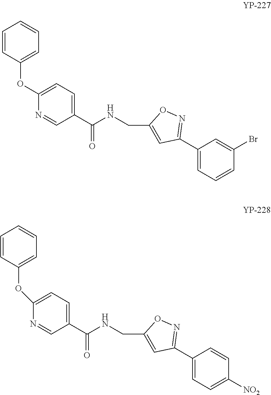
C1(OC2=CC=CC=C2)=CC=C(C(NCC2=CC(C3=CC=CC(Br)=C3)=NO2)=O)C=N1.N1=CC(C(NCC2=CC(C3=CC=C([NO2])C=C3)=NO2)=O)=CC=C1OC1=CC=CC=C1
